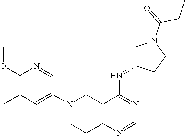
C1(OC)=C(C)C=C(N2CC3=C(N=CN=C3NC3CN(C(=O)CC)CC3)CC2)C=N1
